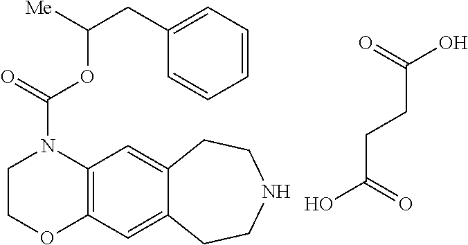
C12=C(C=C3C(=C1)CCNCC3)OCCN2C(=O)OC(CC1=CC=CC=C1)[Me].C(CCC(O)=O)(=O)O
